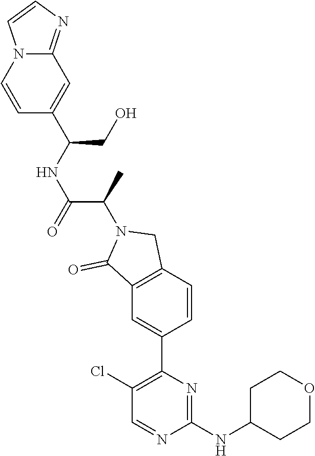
C12=C(C=CC(C3=C(Cl)C=NC(NC4CCOCC4)=N3)=C1)CN(C(C)C(=O)NC(CO)C1=CC3=NC=CN3C=C1)C2=O
